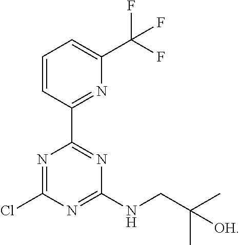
C1=CC(C2=NC(NCC(C)(C)[OH])=NC(Cl)=N2)=NC(C(F)(F)F)=C1
